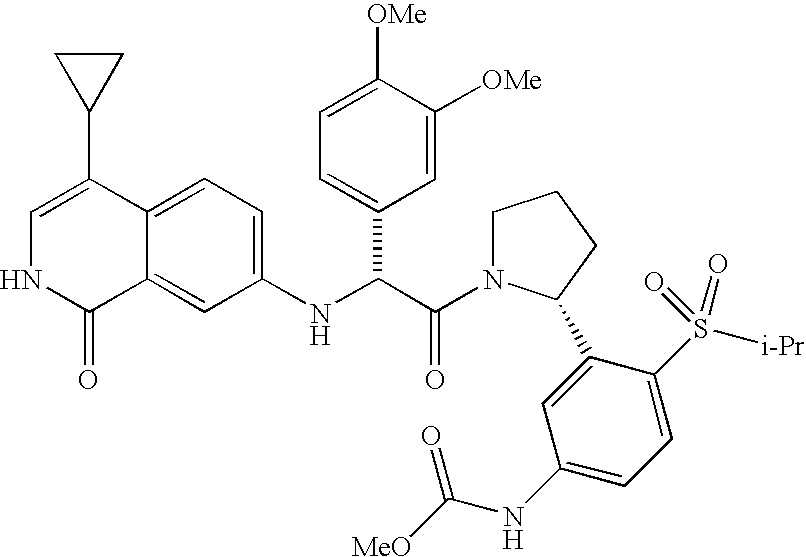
C1=C(C2CC2)C2=CC=C(NC(C(=O)N3CCCC3C3=CC(NC([MeO])=O)=CC=C3S([i-Pr])(=O)=O)C3=CC=C([OMe])C([OMe])=C3)C=C2C(=O)N1
